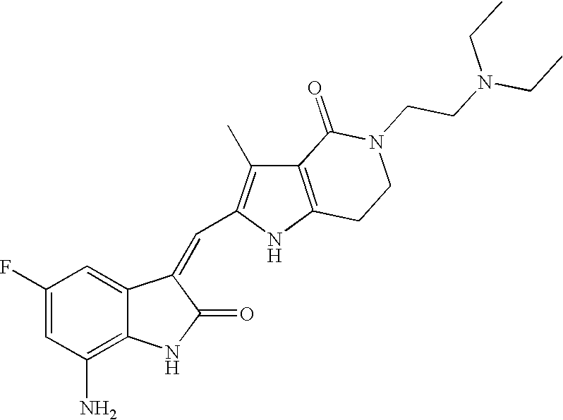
C1(F)=CC(N)=C2C(=C1)C(=CC1=C(C)C3=C(N1)CCN(CCN(CC)CC)C3=O)C(=O)N2
